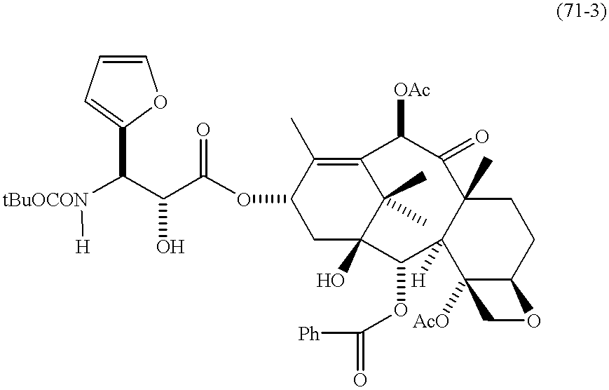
[tBuOCON](C(C(C(OC1CC2(O)C(C)(C)C(=C1C)C([OAc])C(=O)C1(C)C([H])(C2OC([Ph])=O)C2([AcO])C(CC1)OC2)=O)O)C1=CC=CO1)[H]
